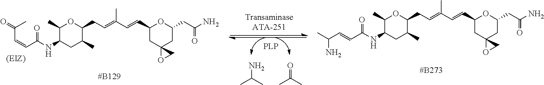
C(C=CC(=O)NC1CC(C)C(CC=C(C=CC2CC3(CC(CC(N)=O)O2)OC3)C)OC1C)(C)=O.C(=CC(=O)NC1CC(C)C(CC=C(C=CC2CC3(CC(CC(N)=O)O2)OC3)C)OC1C)C(C)N.NC(C)C.O=C(C)C
